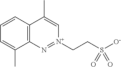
C12=C(C=CC=C1C)C(C)=C[N+](CCS([O-])(=O)=O)=N2
